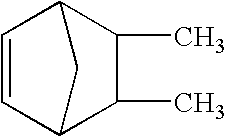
C1=CC2C(C)C(C)C1C2
